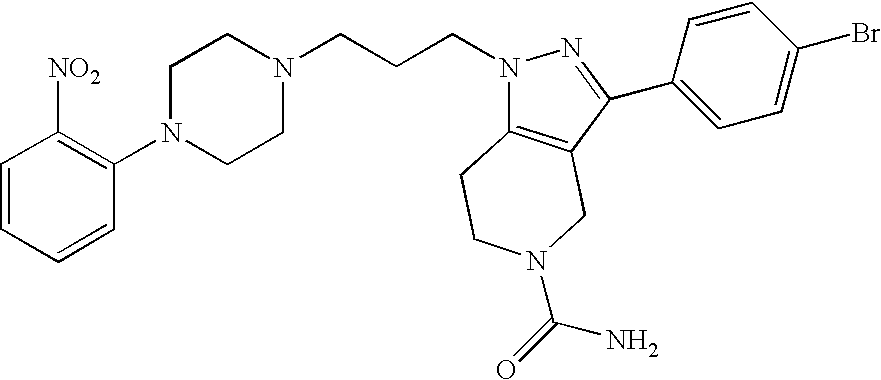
C1=CC=CC(N2CCN(CCCN3C4=C(C(C5=CC=C(Br)C=C5)=N3)CN(C(=O)N)CC4)CC2)=C1[NO2]
